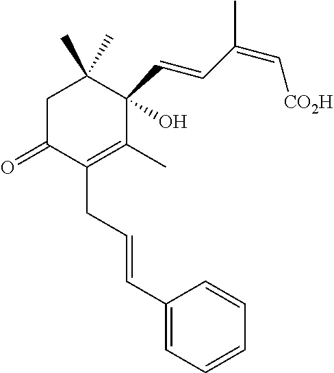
C1C(=O)C(CC=CC2=CC=CC=C2)=C(C)C(C=CC(C)=C[CO2H])(O)C1(C)C
